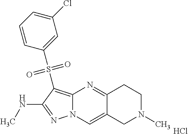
N1=C(NC)C(S(C2=CC(Cl)=CC=C2)(=O)=O)=C2N1C=C1C(=N2)CCN(C)C1.Cl
